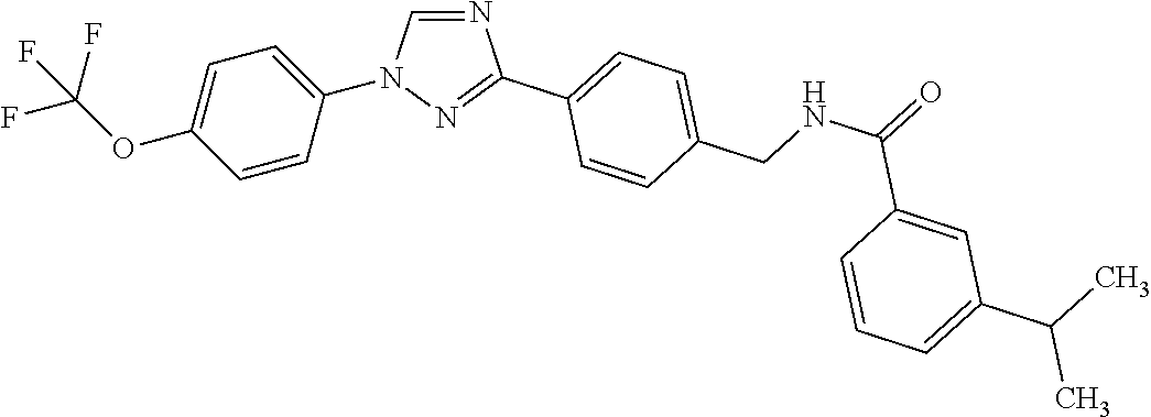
C1=CC(N2C=NC(C3=CC=C(CNC(=O)C4=CC(C(C)C)=CC=C4)C=C3)=N2)=CC=C1OC(F)(F)F
